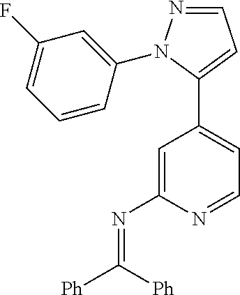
C1(F)=CC=CC(N2N=CC=C2C2=CC=NC(N=C([Ph])[Ph])=C2)=C1
